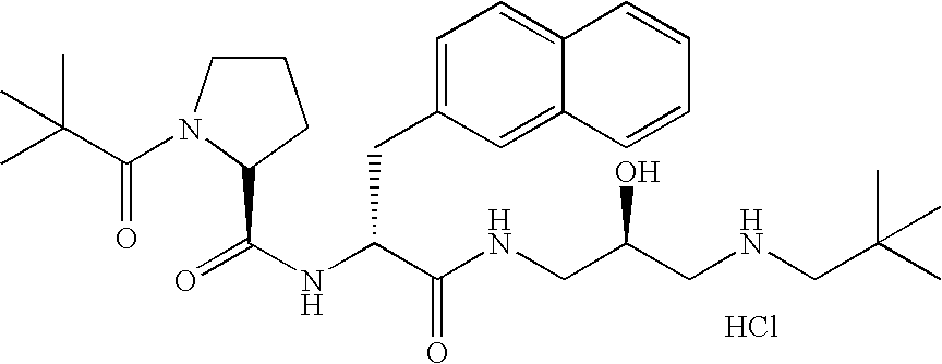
Cl.N(C(C(NCC(CNCC(C)(C)C)O)=O)CC1=CC=C2C(=C1)C=CC=C2)C(=O)C1N(C(=O)C(C)(C)C)CCC1
